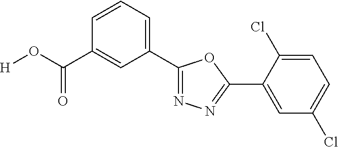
[H]OC(C1=CC(C2=NN=C(C3=CC(Cl)=CC=C3Cl)O2)=CC=C1)=O
